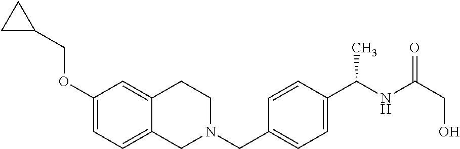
C1(OCC2CC2)=CC=C2C(=C1)CCN(CC1=CC=C(C(NC(=O)CO)C)C=C1)C2
